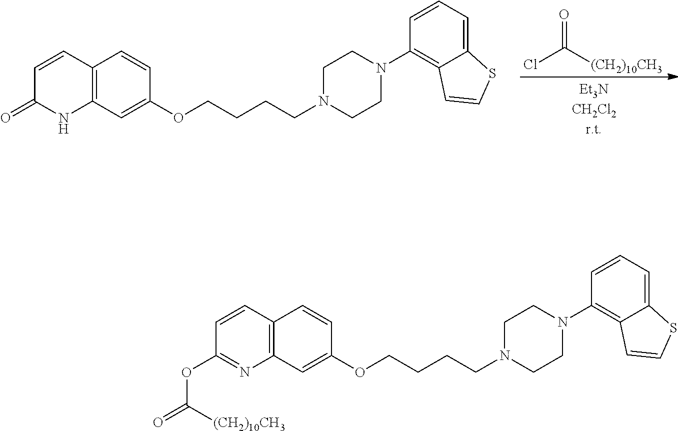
C1=CC2=C(NC1=O)C=C(OCCCCN1CCN(C3=C4C(=CC=C3)SC=C4)CC1)C=C2.ClC([(CH2)10CH3])=O.C1=CC2=C(N=C1OC([(CH2)10CH3])=O)C=C(OCCCCN1CCN(C3=C4C(=CC=C3)SC=C4)CC1)C=C2
